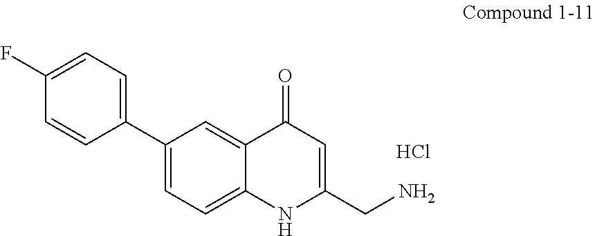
C1(F)=CC=C(C2=CC=C3C(=C2)C(=O)C=C(CN)N3)C=C1.Cl
